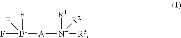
F[B-](F)(F)[A][N+]([R3])([R1])[R2]
